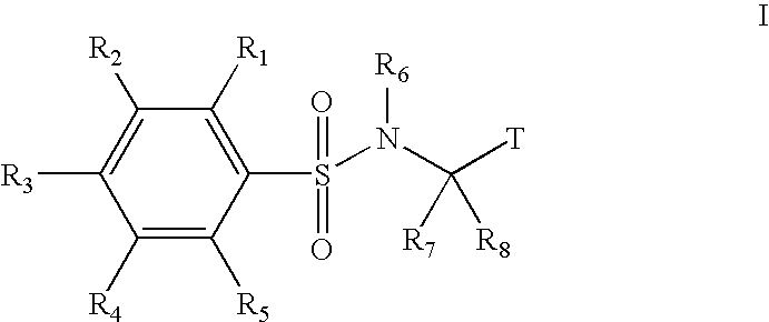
C1([R4])=C([R5])C(S(=O)(N(C([T])([R7])[R8])[R6])=O)=C([R1])C([R2])=C1[R3]
